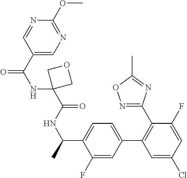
N(C(C1=CC=C(C2=C(C3=NOC(C)=N3)C(F)=CC(Cl)=C2)C=C1F)C)C(C1(NC(=O)C2=CN=C(OC)N=C2)COC1)=O
